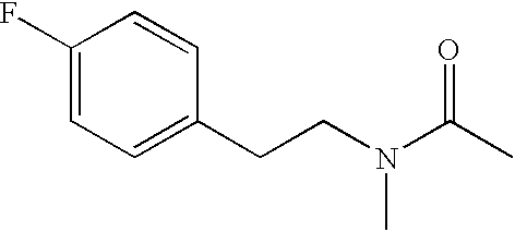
C1(F)=CC=C(CCN(C(C)=O)C)C=C1
